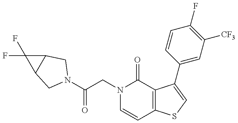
C(CN1C=CC2=C(C1=O)C(C1=CC([CF3])=C(F)C=C1)=CS2)(=O)N1CC2C(C2(F)F)C1
